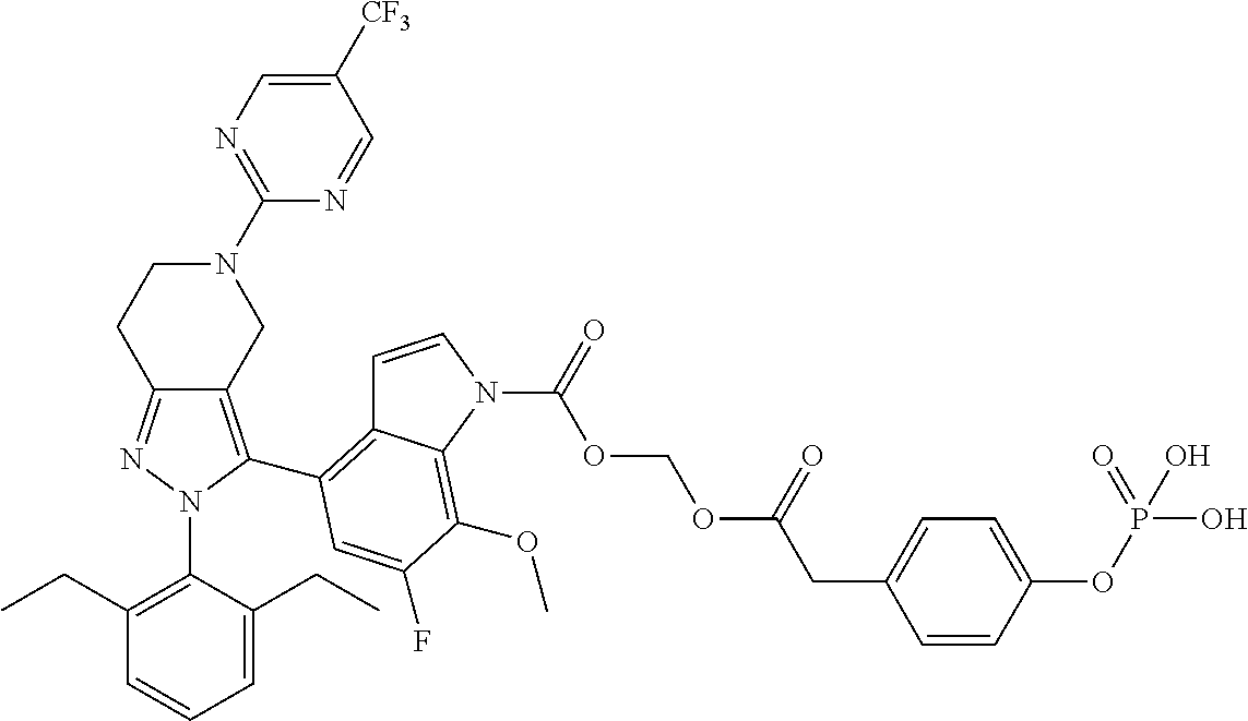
C12=NN(C3=C(CC)C=CC=C3CC)C(C3=C4C=CN(C(OCOC(CC5=CC=C(OP(O)(=O)O)C=C5)=O)=O)C4=C(OC)C(F)=C3)=C1CN(C1=NC=C([CF3])C=N1)CC2
